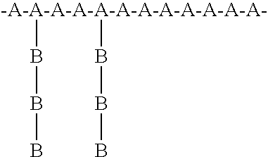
[-A-A-A-A-A-A-A-A-A-A-A-A-](BBB)BBB
